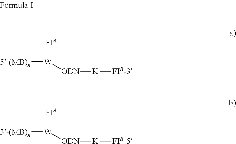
[FIA][W]([ODN][K][FIB-3])[5-(MB)n].[FIA][W]([ODN][K][FIB-5])[3-(MB)n]
